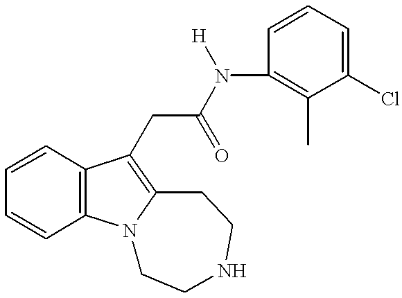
C1=CC=CC2=C1C(CC(N([H])C1=C(C)C(Cl)=CC=C1)=O)=C1N2CCNCC1
